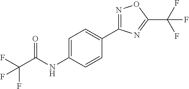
C1=C(NC(C(F)(F)F)=O)C=CC(C2=NOC(C(F)(F)F)=N2)=C1
